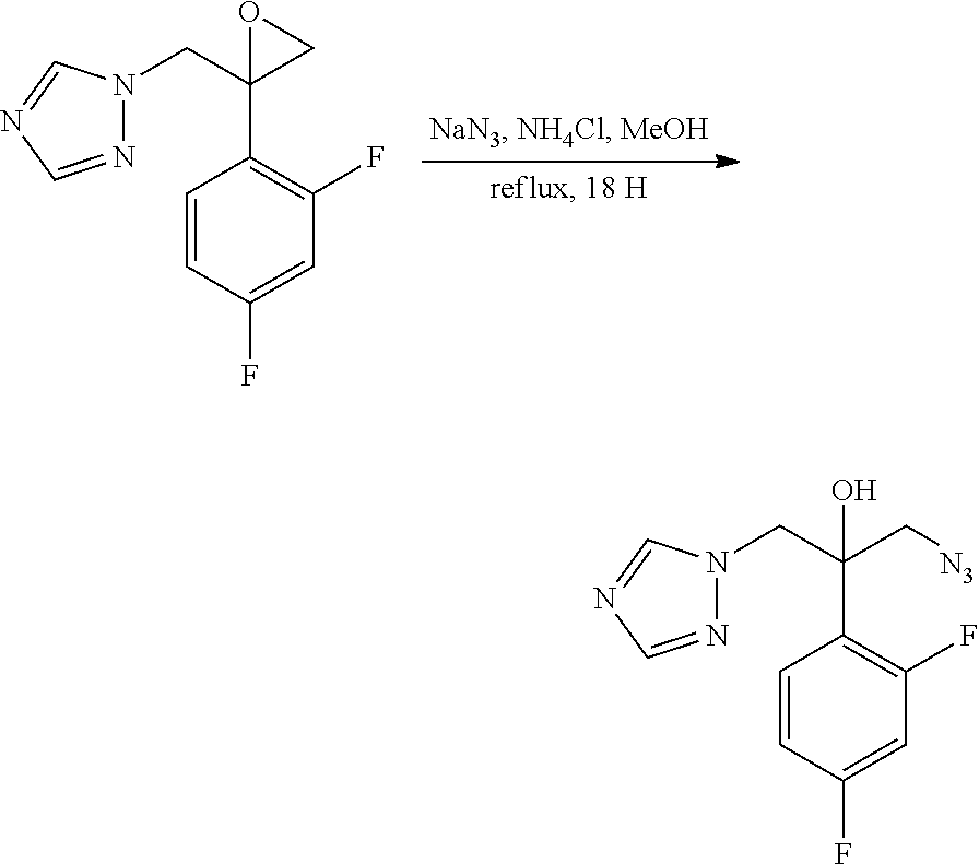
N1(CC2(C3=C(F)C=C(F)C=C3)CO2)N=CN=C1.N1(CC(C2=C(F)C=C(F)C=C2)(O)C[N3])N=CN=C1
